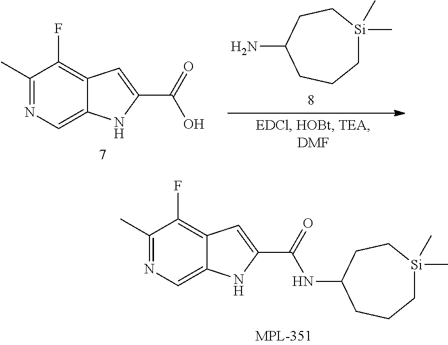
C1[Si](C)(C)CCC(N)CC1.C1(C)=NC=C2C(=C1F)C=C(C(=O)O)N2.C1(C)=NC=C2C(=C1F)C=C(C(=O)NC1CCC[Si](C)(C)CC1)N2
